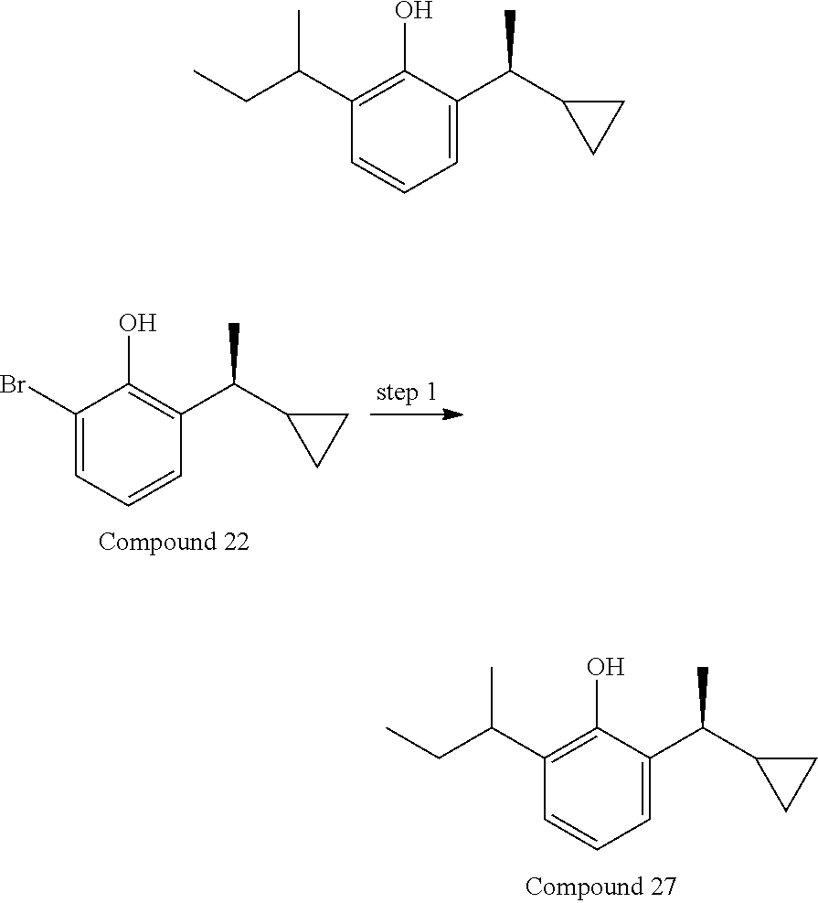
C1(C(C)CC)=C(O)C(C(C2CC2)C)=CC=C1.C1(Br)=CC=CC(C(C2CC2)C)=C1O.C1(C(C)CC)=C(O)C(C(C2CC2)C)=CC=C1
